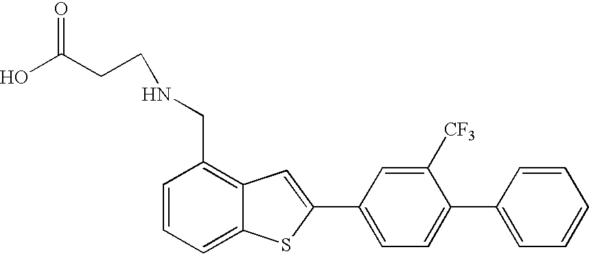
OC(CCNCC1=C2C(=CC=C1)SC(C1=CC=C(C3=CC=CC=C3)C([CF3])=C1)=C2)=O
